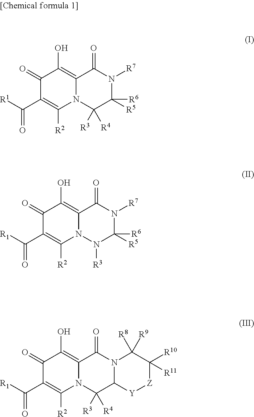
C1(=O)C(C([R1])=O)=C([R2])N2C(=C1O)C(=O)N([R7])C([R5])([R6])C2([R3])[R4].C1(=O)C(C([R1])=O)=C([R2])N2C(=C1O)C(=O)N([R7])C([R5])([R6])N2[R3].C1(=O)C(C([R1])=O)=C([R2])N2C(=C1O)C(=O)N1C(C2([R3])[R4])[Y][Z]C([R10])([R11])C1([R8])[R9]
